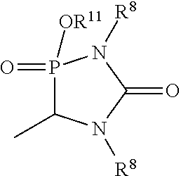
C1(C)N([R8])C(=O)N([R8])P1(=O)[OR11]
